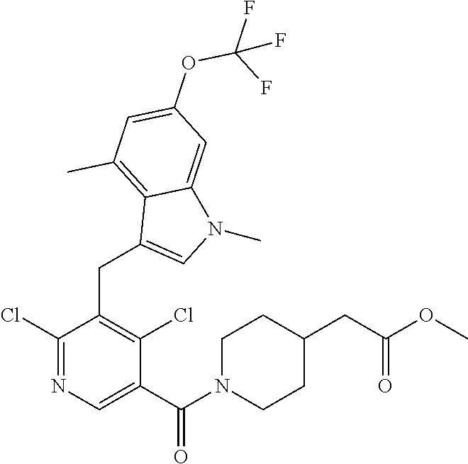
C1(C(N2CCC(CC(OC)=O)CC2)=O)=CN=C(Cl)C(CC2=CN(C)C3=CC(OC(F)(F)F)=CC(C)=C32)=C1Cl
